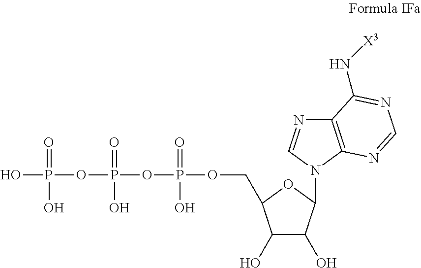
OP(OP(OP(OCC1C(O)C(O)C(N2C3=C(N=C2)C(N[X3])=NC=N3)O1)(=O)O)(=O)O)(=O)O
